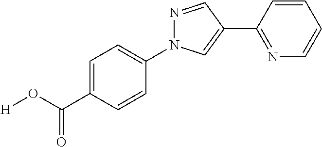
C1=C(C(O[H])=O)C=CC(N2N=CC(C3=NC=CC=C3)=C2)=C1
